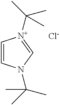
C1=CN(C(C)(C)C)C=[N+]1C(C)(C)C.[Cl-]
